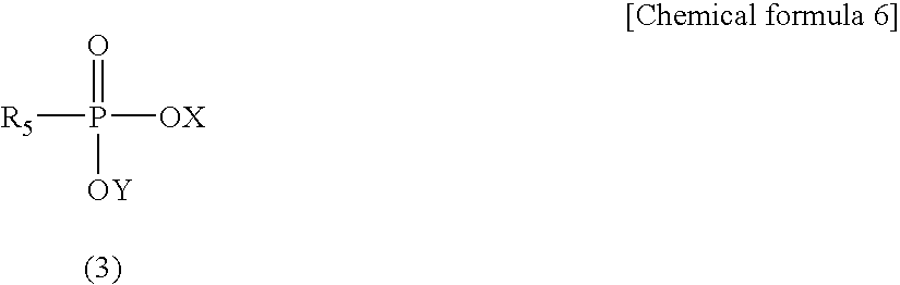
O=P([OX])([R5])[OY]
